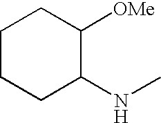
C1CCC(NC)C([OMe])C1
